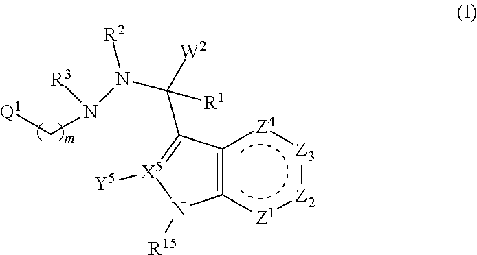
C12=C(C(C([R1])(N(N([R3])C[Q1])[R2])[W2])=[X5]([Y5])N1[R15])[Z4][Z3][Z2][Z1]2
